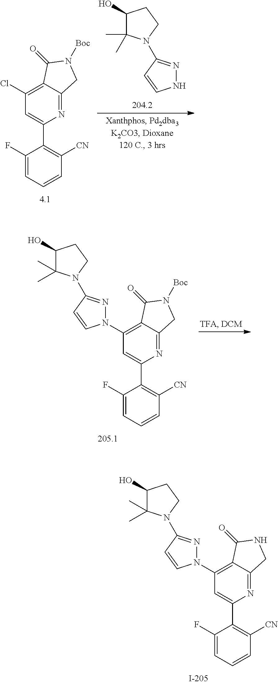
C1(F)=CC=CC([CN])=C1C1=CC(Cl)=C2C(=N1)CN([Boc])C2=O.C1(O)C(C)(C)N(C2=NNC=C2)CC1.C1(F)=CC=CC([CN])=C1C1=CC(N2N=C(N3C(C)(C)C(O)CC3)C=C2)=C2C(=N1)CN([Boc])C2=O.C1(F)=CC=CC([CN])=C1C1=CC(N2N=C(N3C(C)(C)C(O)CC3)C=C2)=C2C(=N1)CNC2=O
